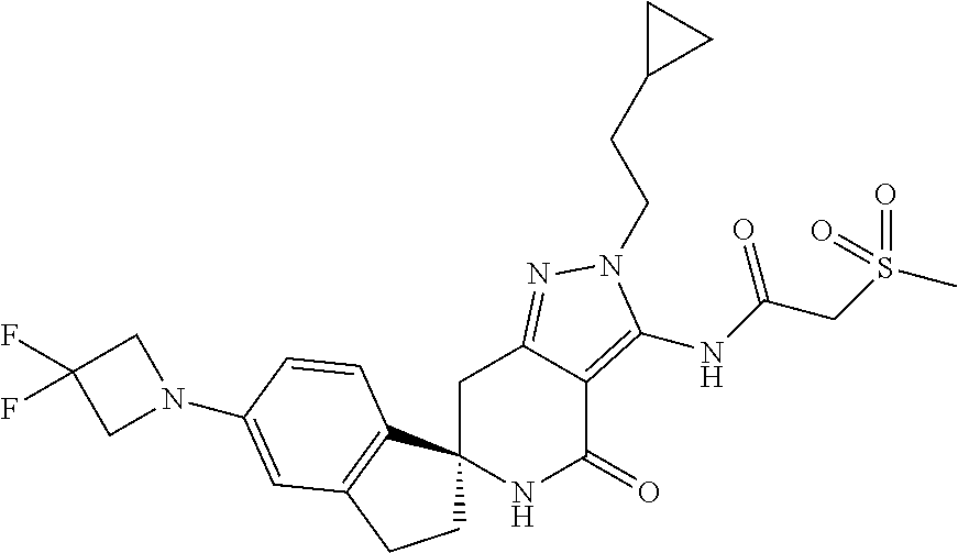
N1(C2=CC3=C(C4(CC3)NC(=O)C3=C(NC(CS(C)(=O)=O)=O)N(CCC5CC5)N=C3C4)C=C2)CC(F)(F)C1
